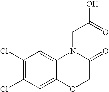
C1(Cl)=C(Cl)C=C2C(=C1)N(CC(=O)O)C(=O)CO2
